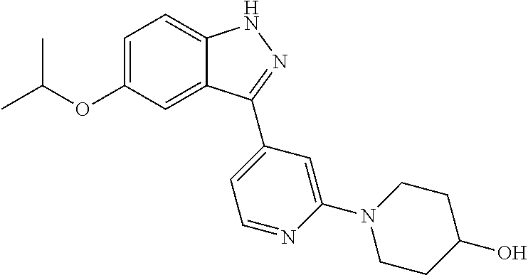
C1=C(OC(C)C)C=C2C(=C1)NN=C2C1=CC=NC(N2CCC(O)CC2)=C1
